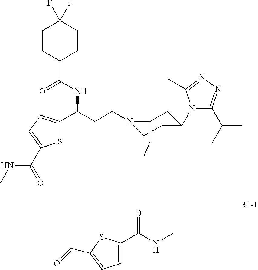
N1(CCC(C2=CC=C(C(NC)=O)S2)NC(C2CCC(F)(F)CC2)=O)C2CC(N3C(C(C)C)=NN=C3C)CC1CC2.C1=C(C(NC)=O)SC(C=O)=C1
